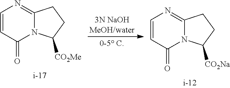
C1=CC(=O)N2C(=N1)CCC2[CO2Me].C1=CC(=O)N2C(=N1)CCC2[CO2Na]
